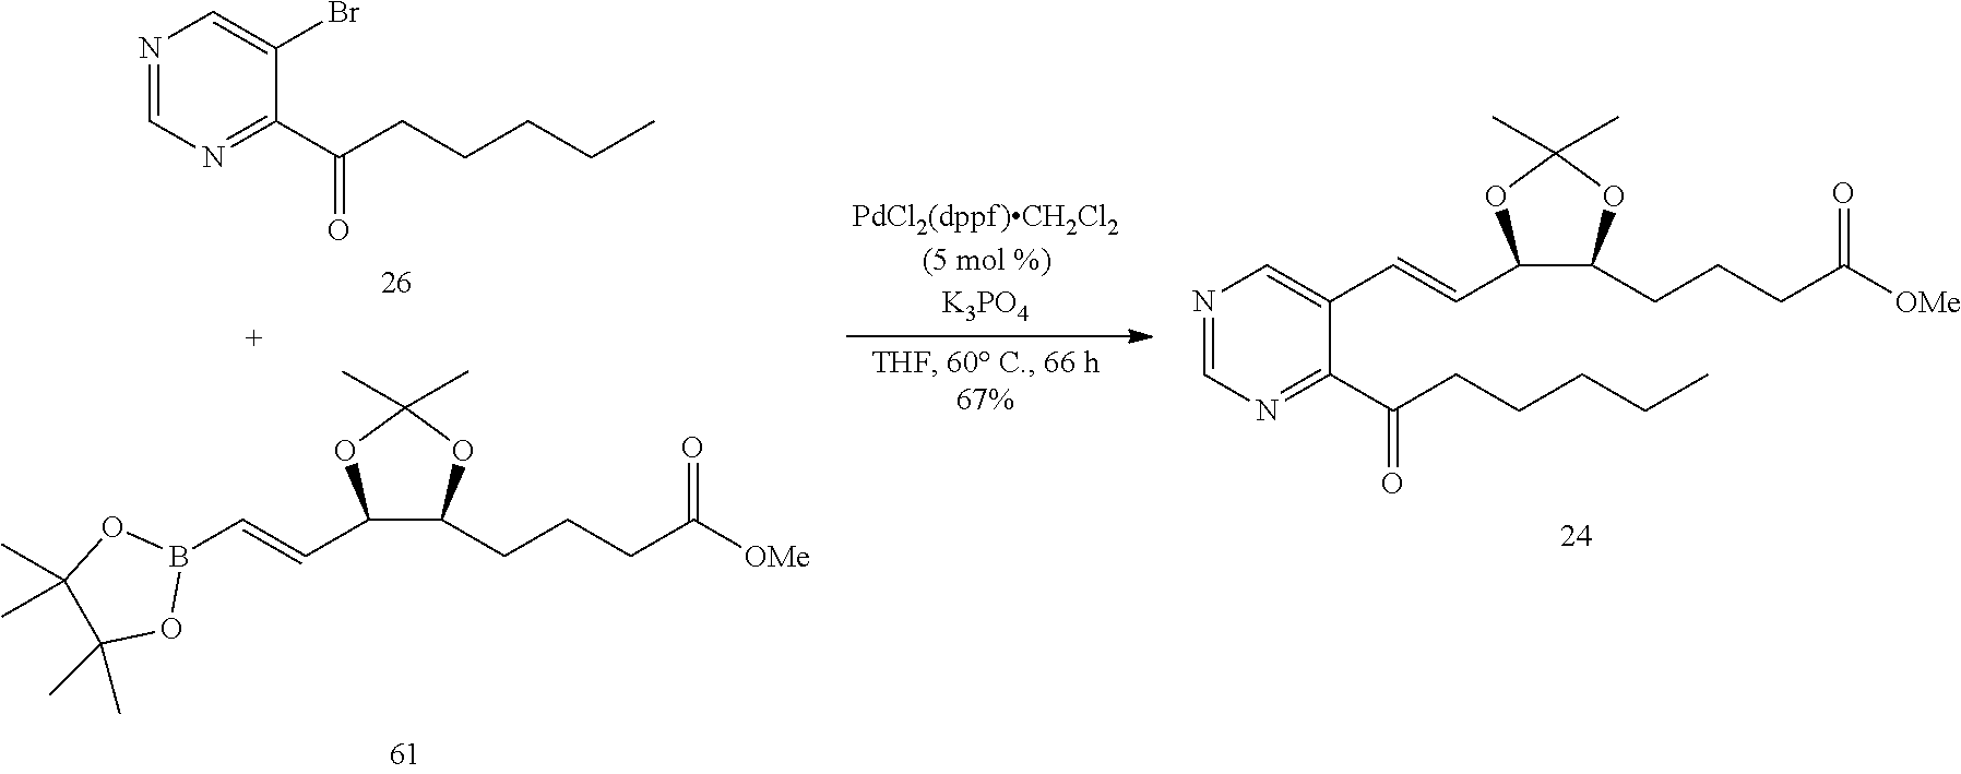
N1=CN=C(C(CCCCC)=O)C(Br)=C1.B1(C=CC2C(CCCC([OMe])=O)OC(C)(C)O2)OC(C)(C)C(C)(C)O1.N1=CN=C(C(CCCCC)=O)C(C=CC2C(CCCC([OMe])=O)OC(C)(C)O2)=C1
